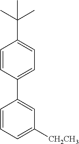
C1(C2=CC=C(C(C)(C)C)C=C2)=CC([CH2CH3])=CC=C1
